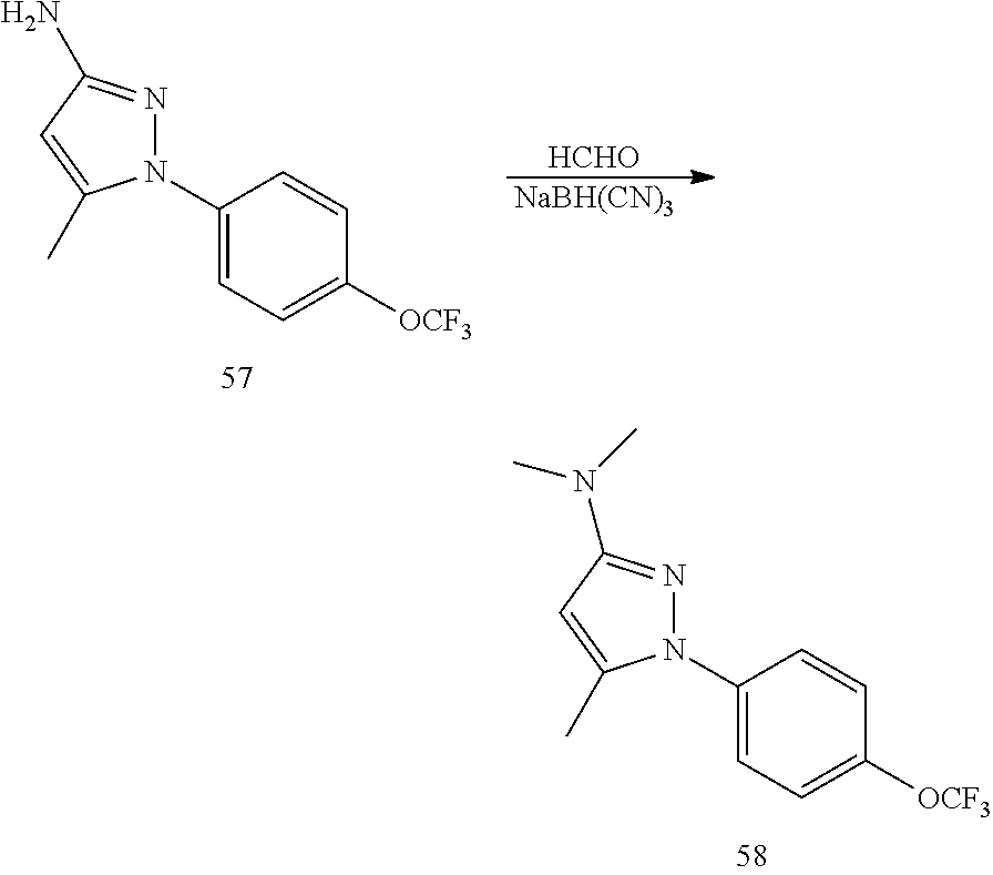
N1(C2=CC=C([OCF3])C=C2)N=C(N)C=C1C.[HCHO].[NaBH(CN)3].N1(C2=CC=C([OCF3])C=C2)N=C(N(C)C)C=C1C
